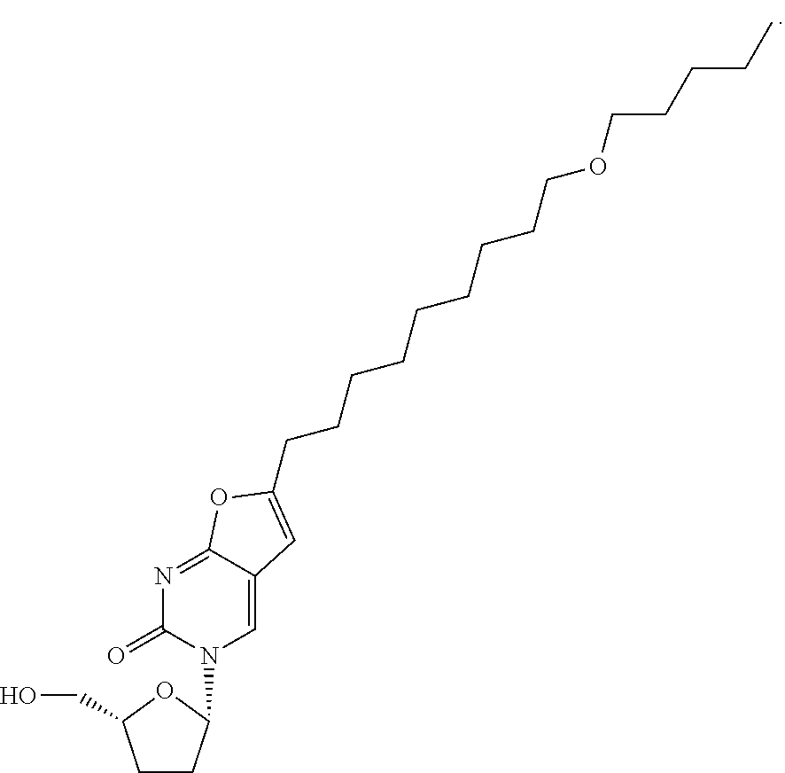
C1CC(N2C=C3C(=NC2=O)OC(CCCCCCCCCOCCCCC)=C3)OC1CO
